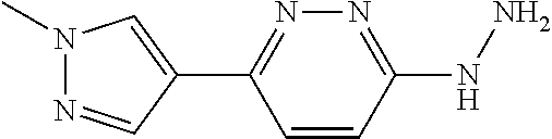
C1(NN)=NN=C(C2=CN(C)N=C2)C=C1
